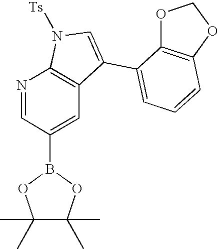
N1=CC(B2OC(C)(C)C(C)(C)O2)=CC2=C1N([Ts])C=C2C1=CC=CC2=C1OCO2
